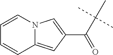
C(C(C)(C)C)(C1=CN2C(=C1)C=CC=C2)=O
